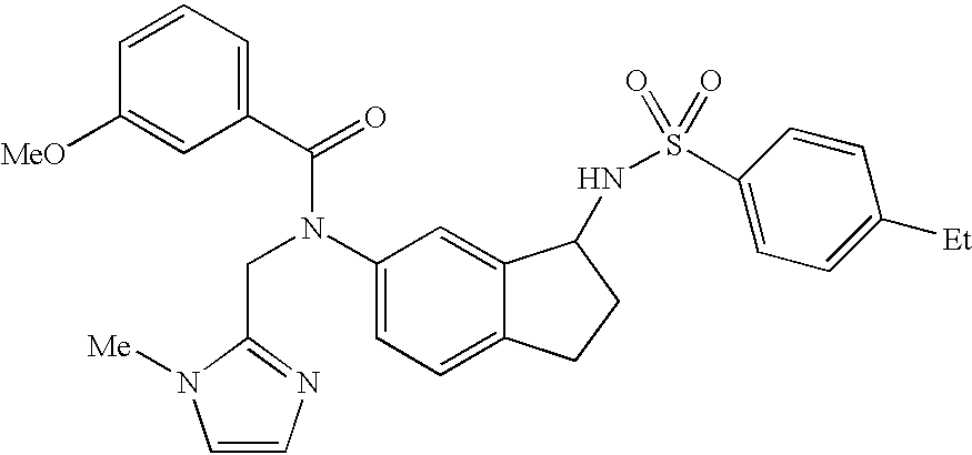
C1(C(=O)N(C2=CC=C3C(=C2)C(NS(=O)(=O)C2=CC=C([Et])C=C2)CC3)CC2=NC=CN2[Me])=CC=CC([MeO])=C1
